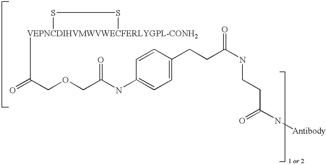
[VEPNCDIHVMWVWECFERLYGPL-CONH2]1(C(COCC(NC2=CC=C(CCC(NCCC(N[Antibody])=O)=O)C=C2)=O)=O)SS1
